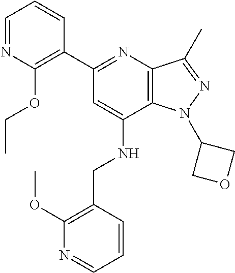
C1=NC(OCC)=C(C2=NC3=C(C(NCC4=C(OC)N=CC=C4)=C2)N(C2COC2)N=C3C)C=C1
